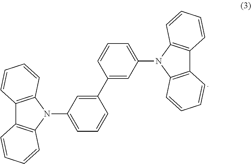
C1(C2=CC(N3C4=C(C5=C3C=CC=C5)C=CC=C4)=CC=C2)=CC(N2C3=C(C4=C2C=CC=C4)C=CC=C3)=CC=C1
